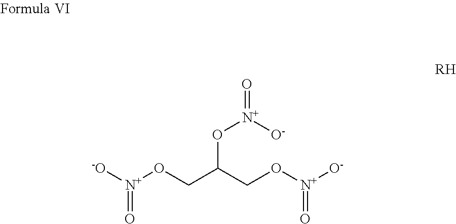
[-O][N+](OCC(CO[N+]([O-])=O)O[N+]([O-])=O)=O
